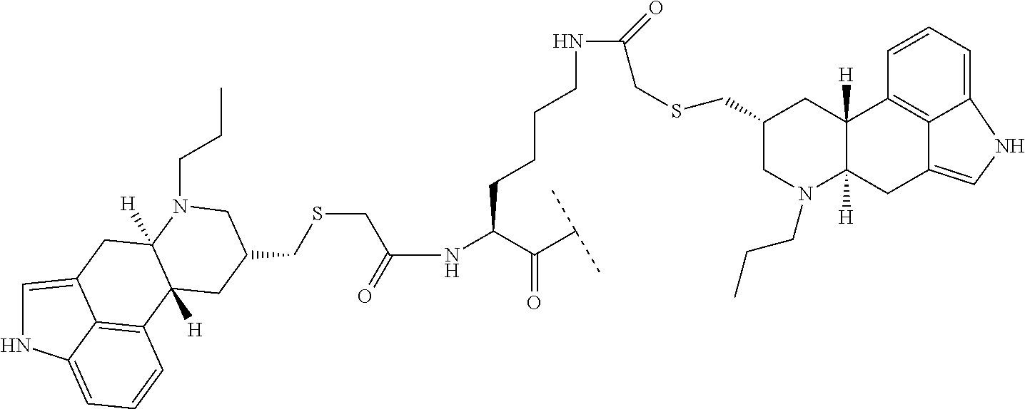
C1(CSCC(NCCCCC(NC(=O)CSCC2CC3([H])C4=C5C(=CC=C4)NC=C5CC3([H])N(CCC)C2)C(C(C)C)=O)=O)CN(CCC)C2([H])C([H])(C1)C1=C3C(=CNC3=CC=C1)C2
